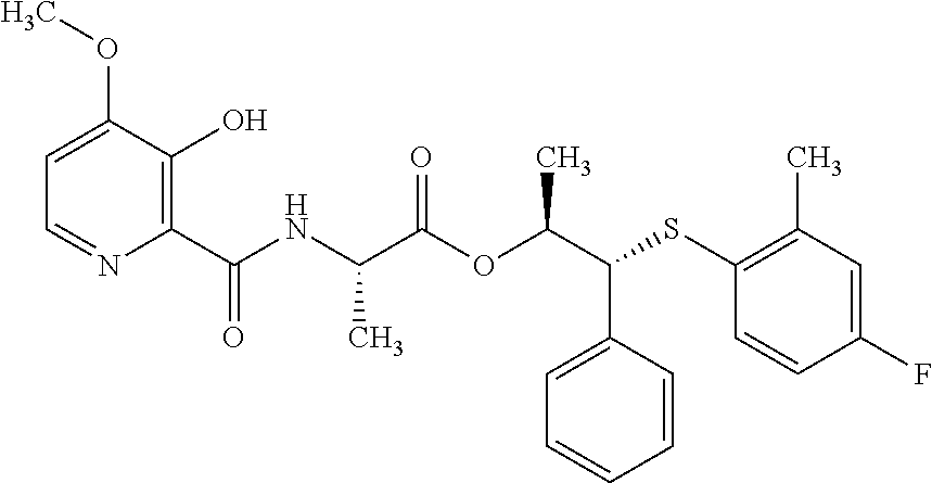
C1=C(C(C(OC(C(NC(C2=C(O)C(OC)=CC=N2)=O)C)=O)C)SC2=C(C)C=C(F)C=C2)C=CC=C1
